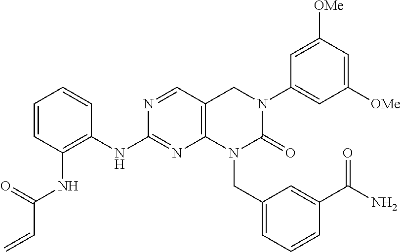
C1(NC2=C(NC(C=C)=O)C=CC=C2)=NC2=C(C=N1)CN(C1=CC([OMe])=CC([OMe])=C1)C(=O)N2CC1=CC=CC(C(N)=O)=C1
